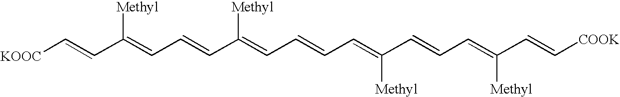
C(C(=CC=CC(=CC=CC=C(C=CC=C(C=C[COOK])[Methyl])[Methyl])[Methyl])[Methyl])=C[KOOC]
